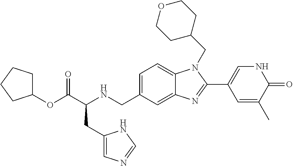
C1=C(CNC(C(OC2CCCC2)=O)CC2=CN=CN2)C=C2C(=C1)N(CC1CCOCC1)C(C1=CNC(=O)C(C)=C1)=N2
